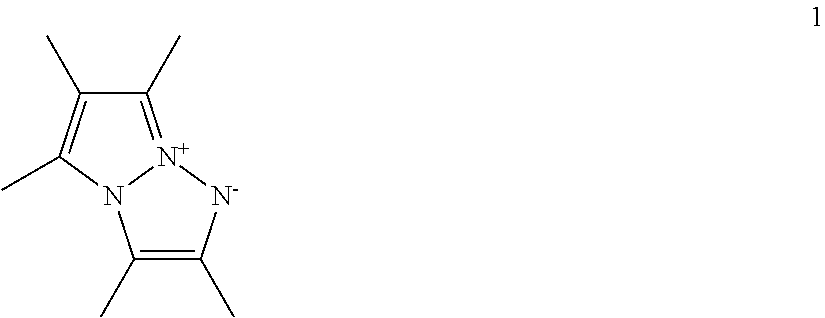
C1(C)=[N+]2N(C(C)=C1C)C(C)=C(C)[N-]2
